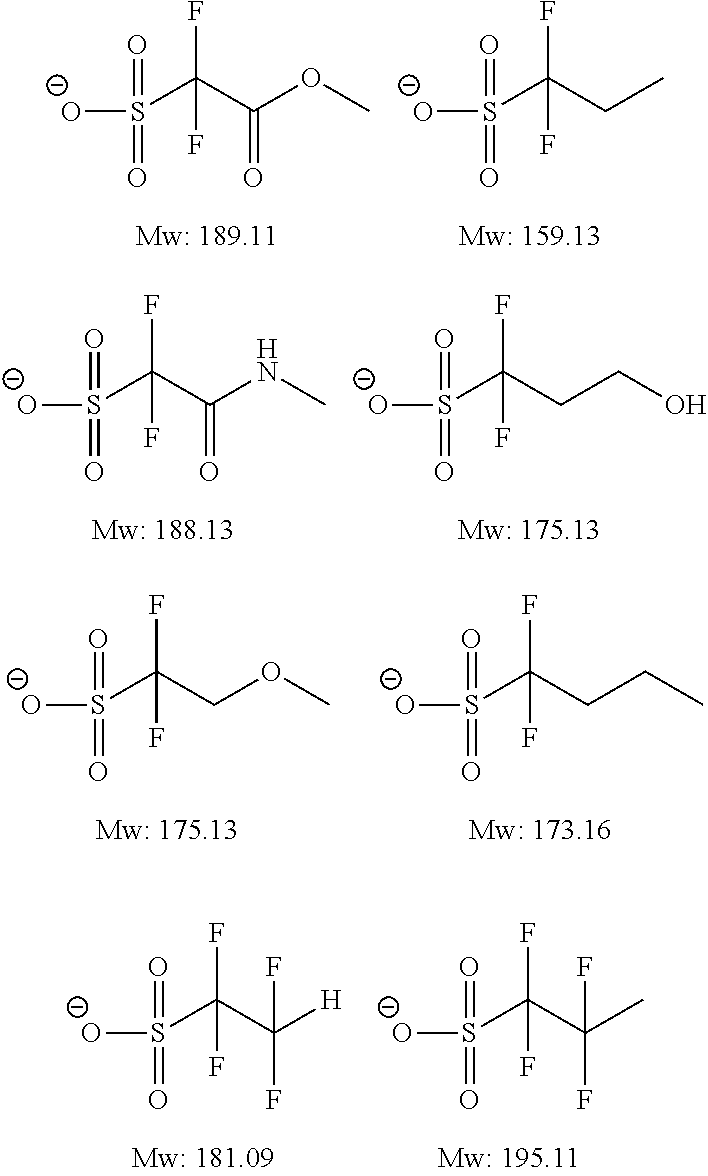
[O-]S(=O)(=O)C(C(=O)OC)(F)F.[O-]S(=O)(=O)C(CC)(F)F.[O-]S(=O)(=O)C(CCO)(F)F.[O-]S(=O)(=O)C(C(=O)NC)(F)F.[O-]S(=O)(=O)C(CCC)(F)F.[O-]S(=O)(=O)C(COC)(F)F.[O-]S(=O)(=O)C(F)(F)C([H])(F)F.[O-]S(=O)(=O)C(F)(F)C(C)(F)F
